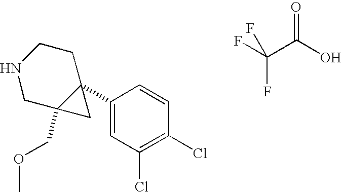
C1(C23C(COC)(CNCC2)C3)=CC(Cl)=C(Cl)C=C1.FC(C(O)=O)(F)F
